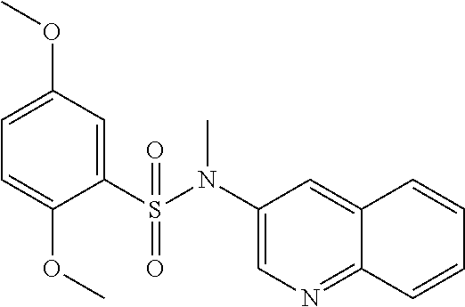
C1=C(OC)C=C(S(N(C2=CN=C3C(=C2)C=CC=C3)C)(=O)=O)C(OC)=C1
